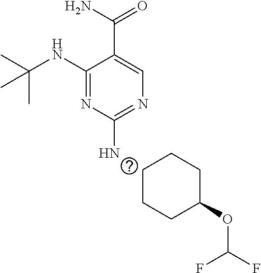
C1(NC(C)(C)C)=NC(N)=NC=C1C(N)=O.C1CCC(OC(F)F)CC1
